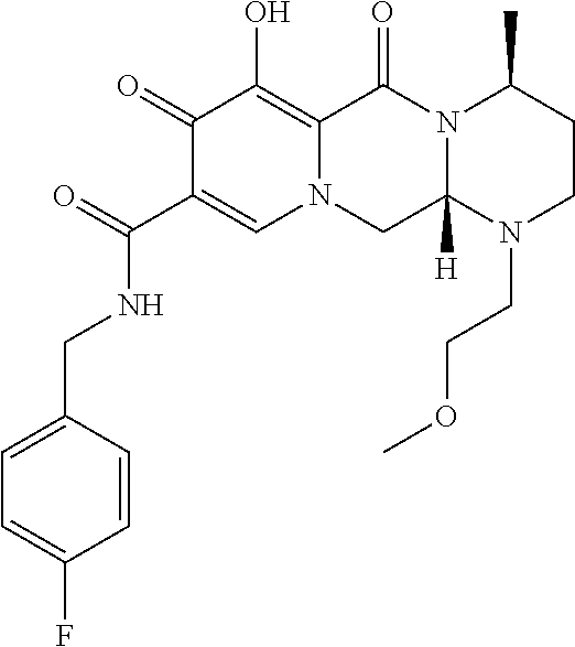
C1(=O)C(C(NCC2=CC=C(F)C=C2)=O)=CN2C(=C1O)C(=O)N1C([H])(C2)N(CCOC)CCC1C
